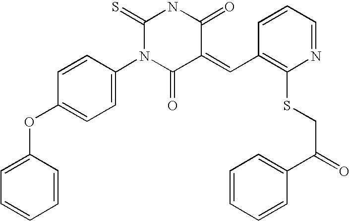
C1=CC(OC2=CC=C(N3C(=O)C(=CC4=C(SCC(=O)C5=CC=CC=C5)N=CC=C4)C(=O)NC3=S)C=C2)=CC=C1
